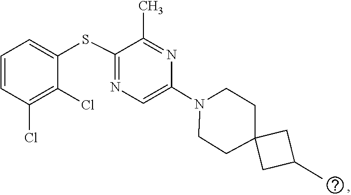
C1=C(N2CCC3(CC(C)C3)CC2)N=C(C)C(SC2=CC=CC(Cl)=C2Cl)=N1
